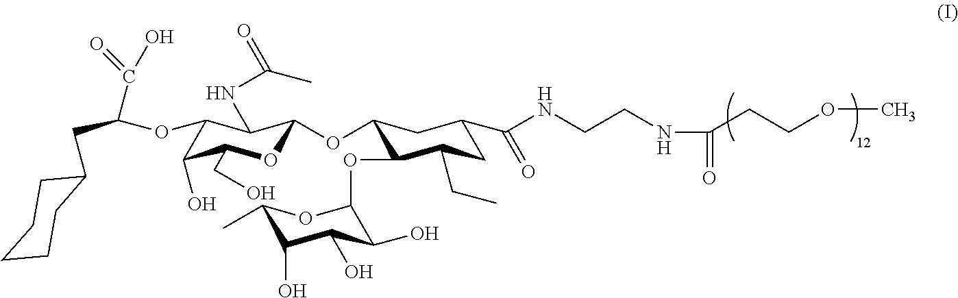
C1(O)C(OC(CC2CCCCC2)C(=O)O)C(NC(=O)C)C(OC2C(OC3C(O)C(O)C(O)C(C)O3)C(CC)CC(C(=O)NCCNC(=O)CCOC)C2)OC1CO
